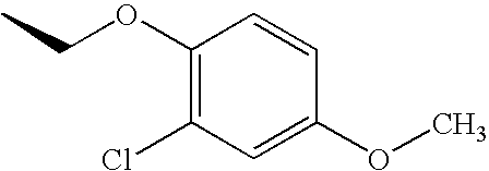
C1(OCC)=C(Cl)C=C(OC)C=C1
